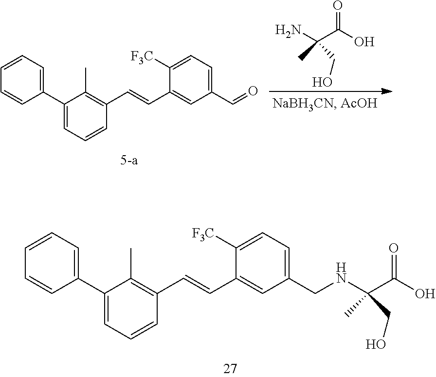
C1=CC(C2=CC=CC(C=CC3=CC(CNC(C(=O)O)(C)CO)=CC=C3[F3C])=C2C)=CC=C1.NC(C(=O)O)(C)CO.C1=CC(C2=CC=CC(C=CC3=CC(C=O)=CC=C3[F3C])=C2C)=CC=C1
